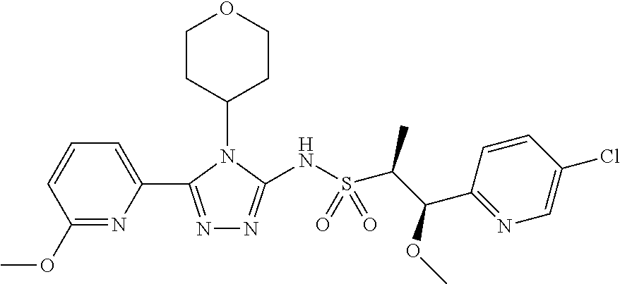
N1=C(C2=CC=CC(OC)=N2)N(C2CCOCC2)C(NS(C(C(C2=NC=C(Cl)C=C2)OC)C)(=O)=O)=N1
